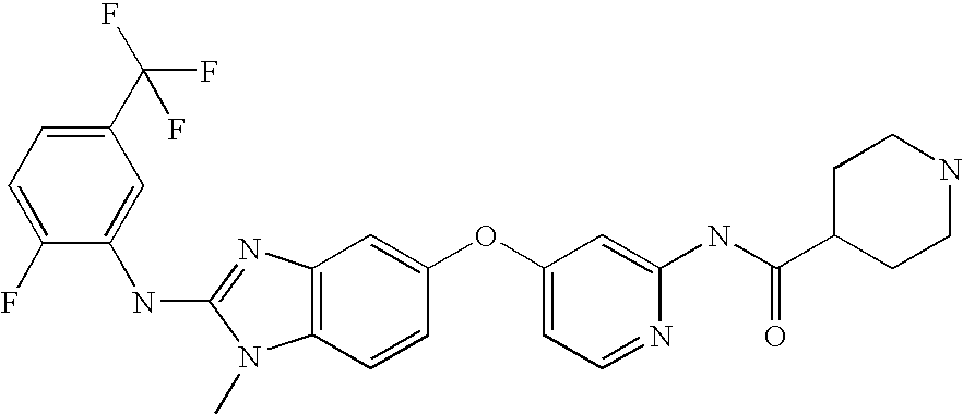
C1(C(F)(F)F)=CC=C(F)C(NC2=NC3=C(N2C)C=CC(OC2=CC=NC(NC(C4CCNCC4)=O)=C2)=C3)=C1
